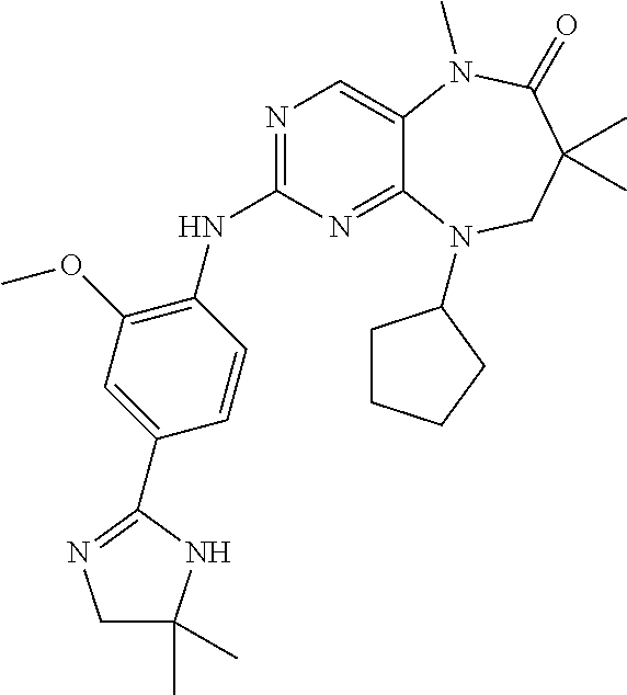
N1=C(NC2=C(OC)C=C(C3=NCC(C)(C)N3)C=C2)N=C2C(=C1)N(C)C(=O)C(C)(C)CN2C1CCCC1
